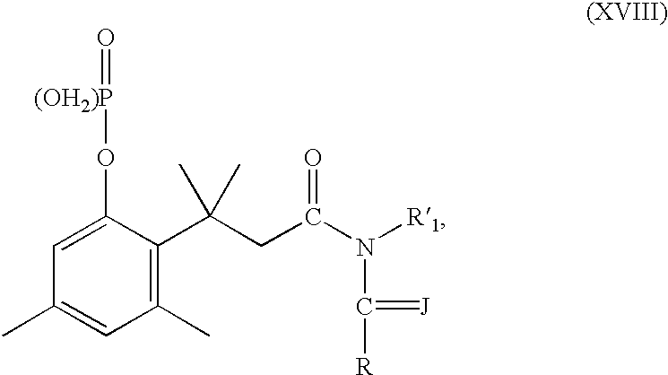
C1(C)=C(C(C)(C)CC(N([R1])C([R])=[J])=O)C(O[(OH2)P]=O)=CC(C)=C1
